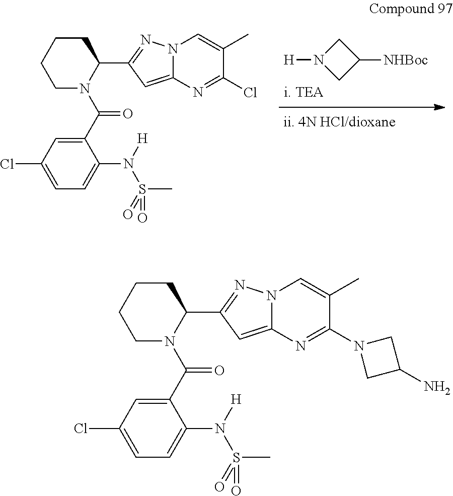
N1([H])CC([NHBoc])C1.C1(C(N2C(C3=NN4C(=C3)N=C(Cl)C(C)=C4)CCCC2)=O)=CC(Cl)=CC=C1N(S(C)(=O)=O)[H].C1(C(N2C(C3=NN4C(=C3)N=C(N3CC(N)C3)C(C)=C4)CCCC2)=O)=CC(Cl)=CC=C1N(S(C)(=O)=O)[H]
